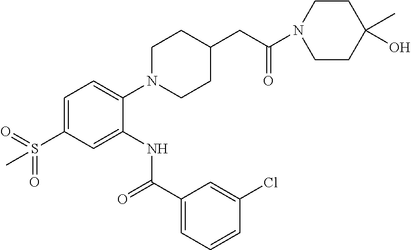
C1=C(S(=O)(=O)C)C=C(NC(C2=CC=CC(Cl)=C2)=O)C(N2CCC(CC(=O)N3CCC(C)(O)CC3)CC2)=C1
